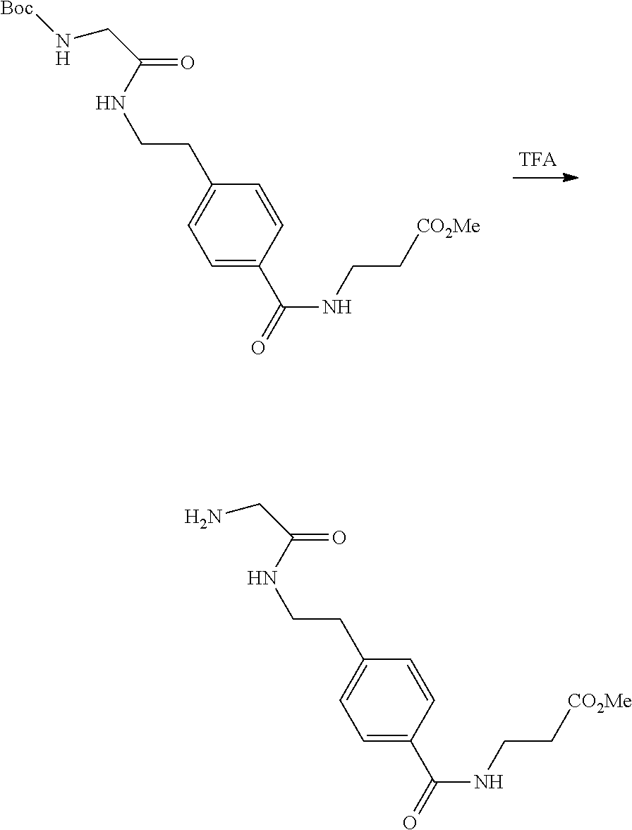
C1=C(C(=O)NCC[CO2Me])C=CC(CCNC(=O)CN[Boc])=C1.C1=C(C(=O)NCC[CO2Me])C=CC(CCNC(=O)CN)=C1
